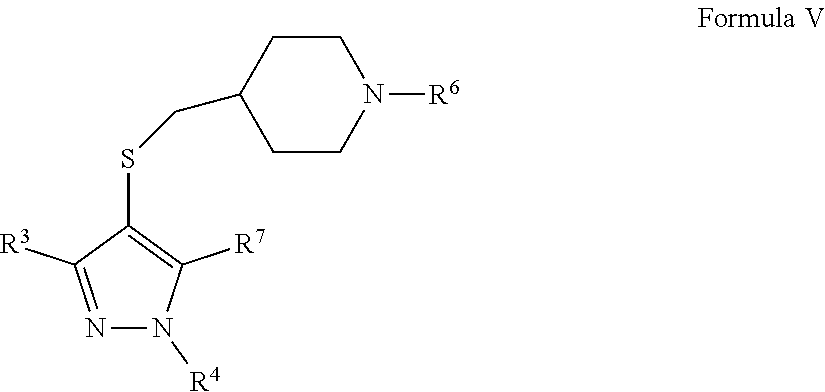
N1=C([R3])C(SCC2CCN([R6])CC2)=C([R7])N1[R4]
